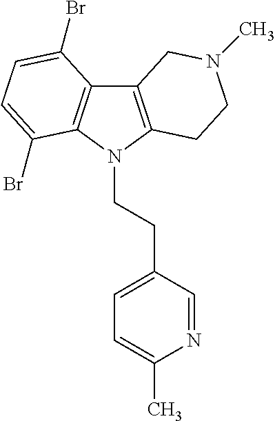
C12=C(N(CCC3=CC=C(C)N=C3)C3=C1C(Br)=CC=C3Br)CCN(C)C2
